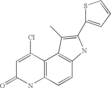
C12=C(C=CC3=C1C(C)=C(C1=CC=CS1)N3)NC(=O)C=C2Cl
